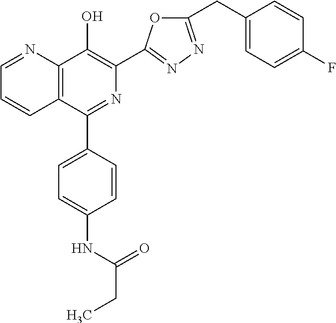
C1=NC2=C(C=C1)C(C1=CC=C(NC(CC)=O)C=C1)=NC(C1=NN=C(CC3=CC=C(F)C=C3)O1)=C2O
